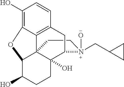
C1CN(CC2CC2)(O)C2C3(O)C14C1=C(C=CC(O)=C1OC4C(O)CC3)C2
